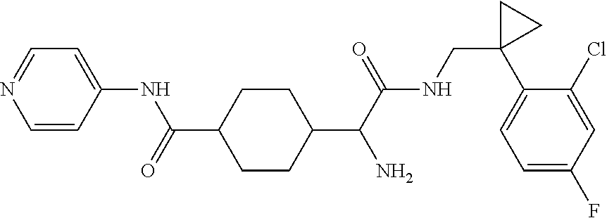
C1=CC(NC(=O)C2CCC(C(C(NCC3(C4=CC=C(F)C=C4Cl)CC3)=O)N)CC2)=CC=N1
